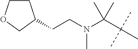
C(CN(C(C(C)(C)C)(C)C)C)C1CCOC1
